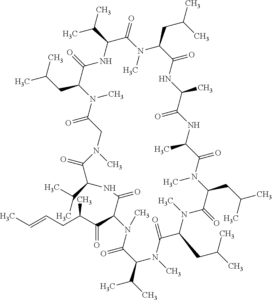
C1(=O)C(C(C)C)NC(=O)C(CC(C)C)N(C)C(=O)CN(C)C(=O)C(C(C)C)NC(=O)C(C(C(CC=CC)C)=O)N(C)C(=O)C(C(C)C)N(C)C(=O)C(CC(C)C)N(C)C(=O)C(CC(C)C)N(C)C(=O)C(C)NC(=O)C(C)NC(=O)C(CC(C)C)N1C
